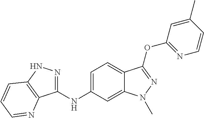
C1(NC2=CC=C3C(=C2)N(C)N=C3OC2=NC=CC(C)=C2)=NNC2=C1N=CC=C2
